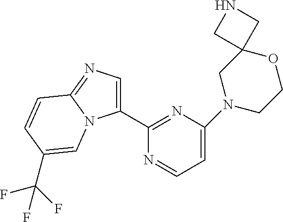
C1(C2=NC(N3CCOC4(C3)CNC4)=CC=N2)=CN=C2N1C=C(C(F)(F)F)C=C2
